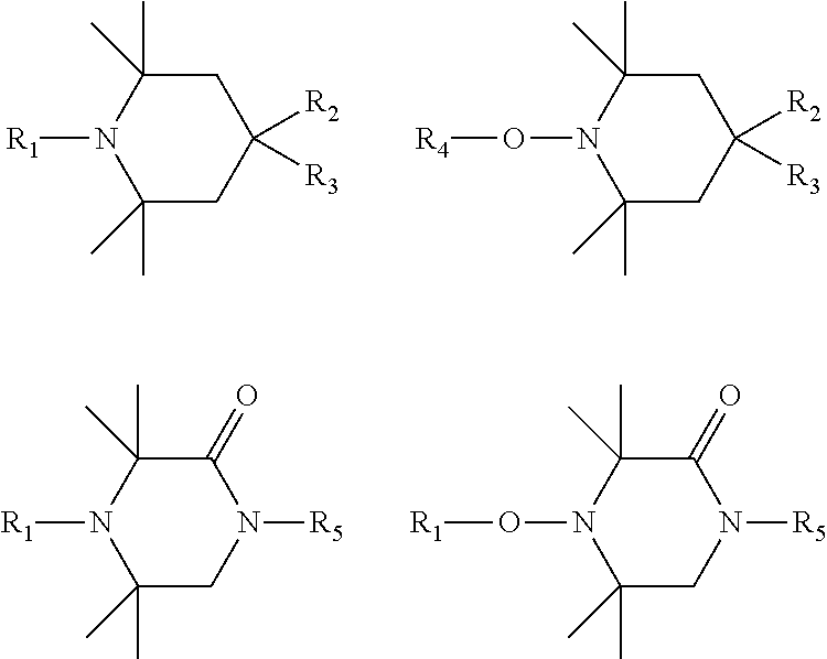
C1C(C)(C)N([R1])C(C)(C)CC1([R2])[R3].C1C(C)(C)N(O[R4])C(C)(C)CC1([R2])[R3].C1(=O)C(C)(C)N(O[R1])C(C)(C)CN1[R5].C1(=O)C(C)(C)N([R1])C(C)(C)CN1[R5]
